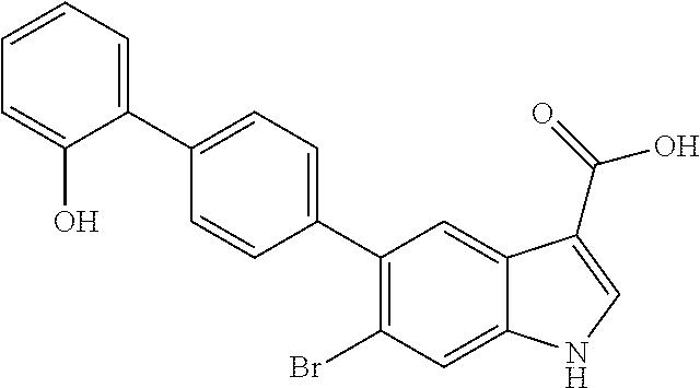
C1=CC=C(C2=CC=C(C3=C(Br)C=C4C(=C3)C(C(=O)O)=CN4)C=C2)C(O)=C1
